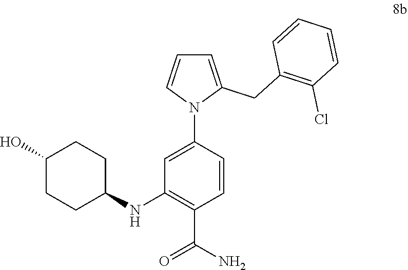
C1(O)CCC(NC2=C(C(N)=O)C=CC(N3C(CC4=C(Cl)C=CC=C4)=CC=C3)=C2)CC1
